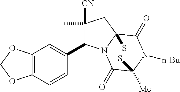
C1(C)([CN])C(C2=CC3=C(C=C2)OCO3)N2C(S)(C1)C(=O)N([n-Bu])C([Me])(S)C2=O
